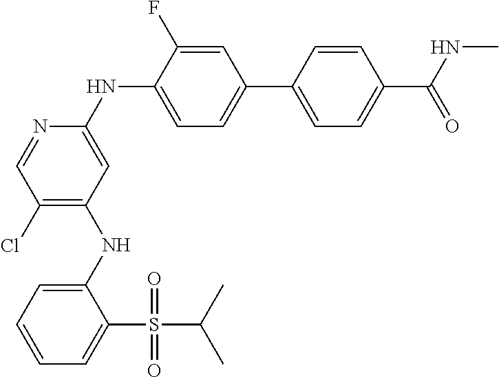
C1(NC2=C(Cl)C=NC(NC3=CC=C(C4=CC=C(C(NC)=O)C=C4)C=C3F)=C2)=CC=CC=C1S(C(C)C)(=O)=O
